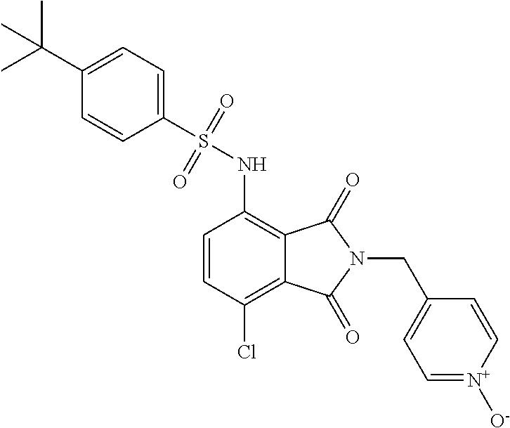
C1(S(NC2=C3C(=C(Cl)C=C2)C(=O)N(CC2=CC=[N+]([O-])C=C2)C3=O)(=O)=O)=CC=C(C(C)(C)C)C=C1
